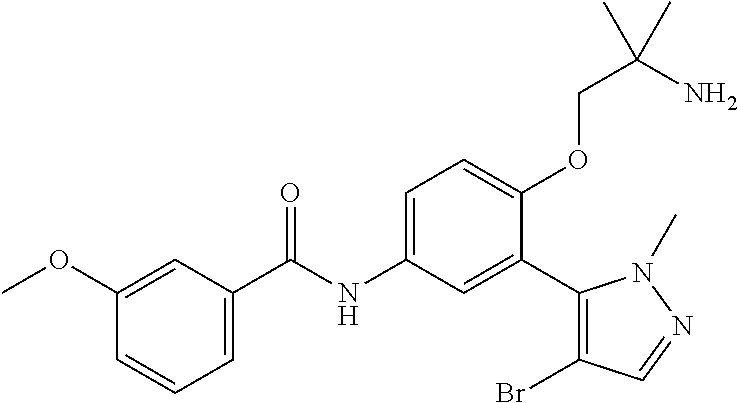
C1(OC)=CC(C(=O)NC2=CC=C(OCC(N)(C)C)C(C3=C(Br)C=NN3C)=C2)=CC=C1
